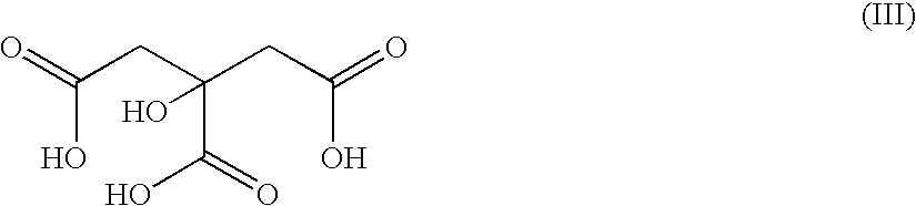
C(O)(CC(C(O)=O)(CC(O)=O)O)=O
